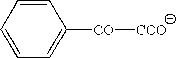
C1=CC=CC=C1[CO][COO]
